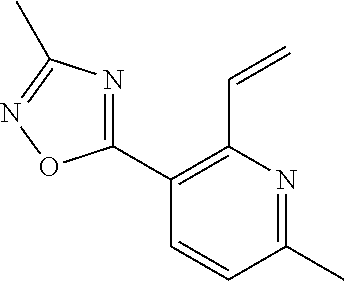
C1(C2=NC(C)=NO2)=C(C=C)N=C(C)C=C1
